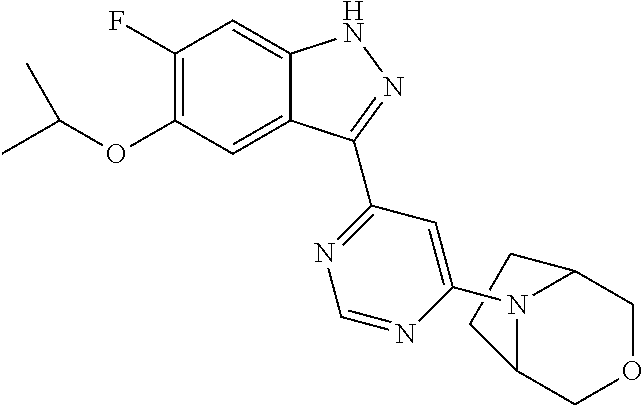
C1(F)=C(OC(C)C)C=C2C(=C1)NN=C2C1=NC=NC(N2C3COCC2CC3)=C1
